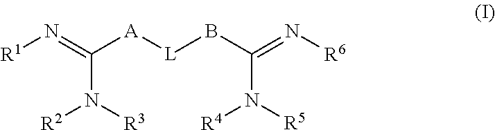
[R1]N=C([A][L]BC(=N[R6])N([R5])[R4])N([R3])[R2]
